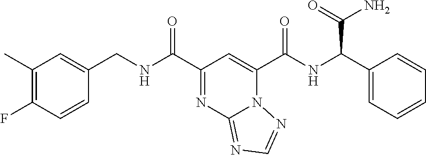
C1(C)=C(F)C=CC(CNC(C2=NC3=NC=NN3C(C(NC(C3=CC=CC=C3)C(=O)N)=O)=C2)=O)=C1
